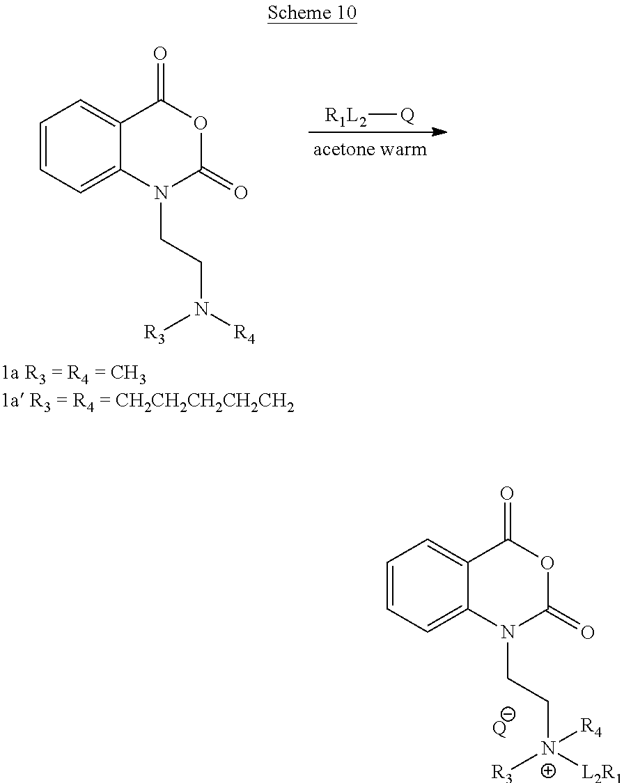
C1=CC=C2C(=C1)C(=O)OC(=O)N2CC[N+]([L2R1])([R3])[R4].[Q].[R1L2][Q].C1=CC=C2C(=C1)C(=O)OC(=O)N2CCN([R4])[R3]
